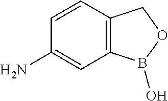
C1=CC2=C(C=C1N)B(O)OC2
